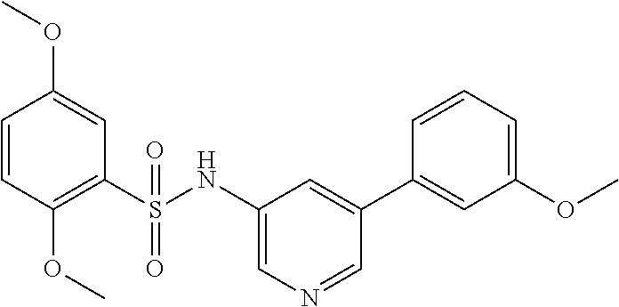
C1=CC(OC)=C(S(NC2=CN=CC(C3=CC(OC)=CC=C3)=C2)(=O)=O)C=C1OC
